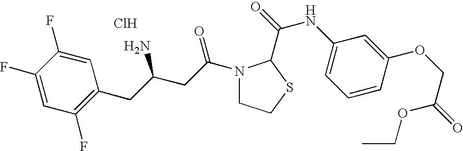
Cl.C1(F)=CC(F)=C(CC(CC(=O)N2CCSC2C(=O)NC2=CC=CC(OCC(=O)OCC)=C2)N)C=C1F
